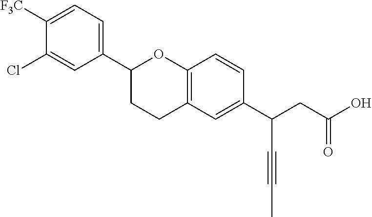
C1(C2CCC3=C(O2)C=CC(C(CC(O)=O)C#CC)=C3)=CC=C([F3C])C(Cl)=C1
